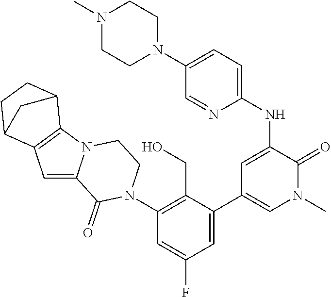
C1(N2C(=O)C3=CC4=C(N3CC2)C2CCC4C2)=C(CO)C(C2=CN(C)C(=O)C(NC3=CC=C(N4CCN(C)CC4)C=N3)=C2)=CC(F)=C1
